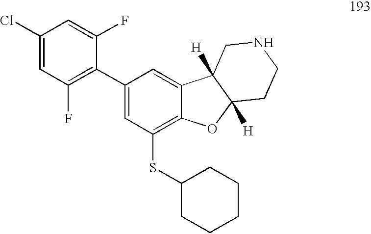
C1(Cl)=CC(F)=C(C2=CC(SC3CCCCC3)=C3C(=C2)C2([H])C([H])(O3)CCNC2)C(F)=C1
